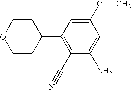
C1(OC)=CC(C2CCOCC2)=C(C#N)C(N)=C1
